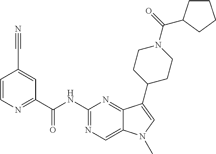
C12=NC(NC(C3=NC=CC(C#N)=C3)=O)=NC=C1N(C)C=C2C1CCN(C(=O)C2CCCC2)CC1
